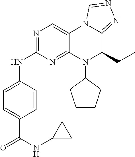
N(C1=NC=C2C(=N1)N(C1CCCC1)C(CC)C1=NN=CN21)C1=CC=C(C(NC2CC2)=O)C=C1
